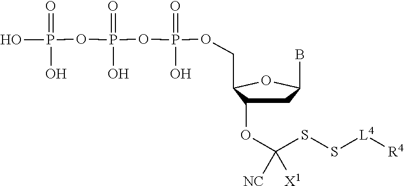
[NC]C([X1])(OC1CC(B)OC1COP(OP(OP(=O)(O)O)(=O)O)(=O)O)SS[L4][R4]
